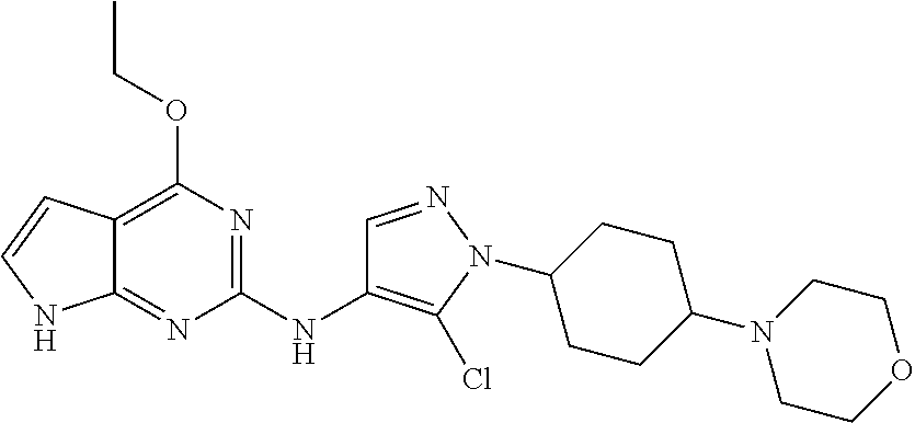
C12=C(OCC)N=C(NC3=C(Cl)N(C4CCC(N5CCOCC5)CC4)N=C3)N=C1NC=C2
